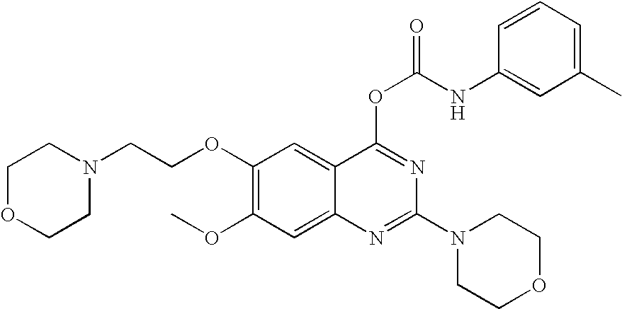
C1(OCCN2CCOCC2)=C(OC)C=C2C(=C1)C(OC(=O)NC1=CC(C)=CC=C1)=NC(N1CCOCC1)=N2
